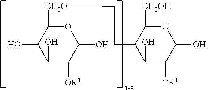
C1(O)C(O)C([OR1])C(O)OC1[CH2O]CCC1C(O)C([OR1])C([OH])OC1[CH2OH]
